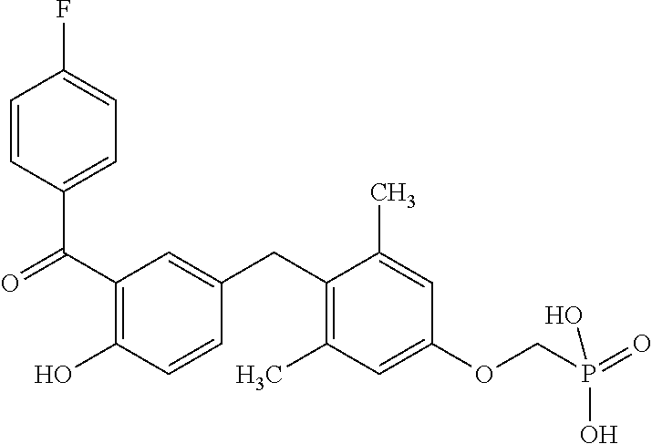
C1=C(CC2=C(C)C=C(OCP(O)(=O)O)C=C2C)C=CC(O)=C1C(C1=CC=C(F)C=C1)=O
